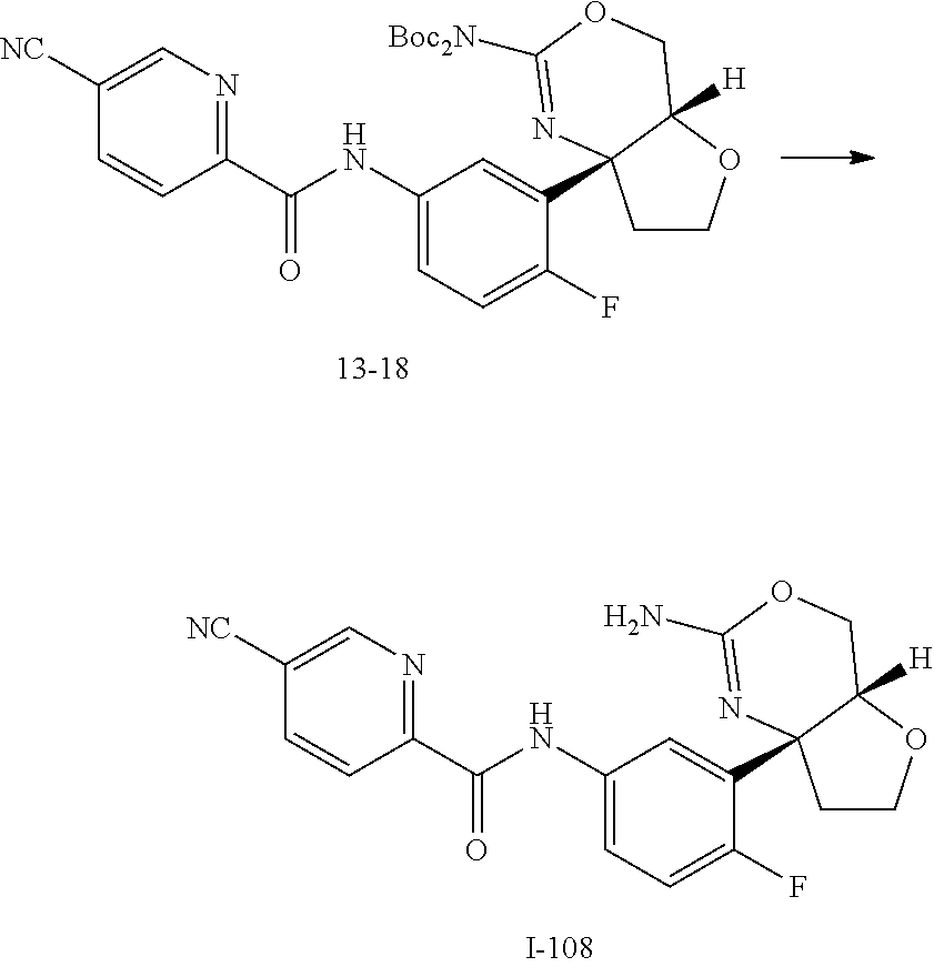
C1(NC(=O)C2=NC=C([NC])C=C2)=CC=C(F)C(C23CCOC2([H])COC([Boc2N])=N3)=C1.C1(NC(=O)C2=NC=C([NC])C=C2)=CC=C(F)C(C23CCOC2([H])COC(N)=N3)=C1
